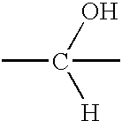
CC(C)([H])O
